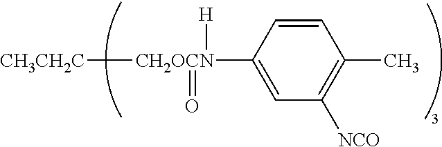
C1=CC([CH2OCN]([H])(=O)[CH3CH2C])=CC([NCO])=C1C
